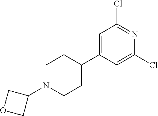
C1N(C2COC2)CCC(C2=CC(Cl)=NC(Cl)=C2)C1
